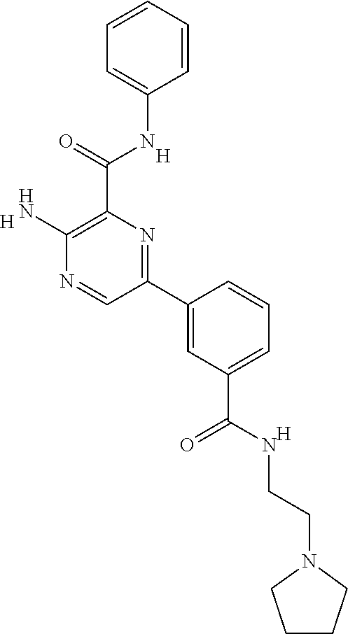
C1=CC=CC(NC(C2=C(N)N=CC(C3=CC(C(NCCN4CCCC4)=O)=CC=C3)=N2)=O)=C1.[H].[H].[H]
